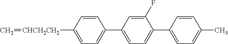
C1=C(C2=CC=C(C3=CC=C(C)C=C3)C(F)=C2)C=CC([CHCH2CH2]=C)=C1
